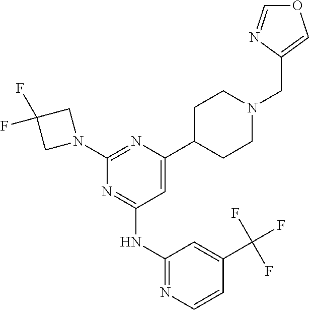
N1=C(NC2=NC=CC(C(F)(F)F)=C2)C=C(C2CCN(CC3=COC=N3)CC2)N=C1N1CC(F)(F)C1
